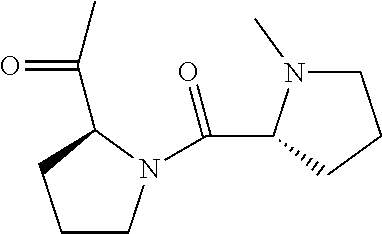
C1N(C)C(C(N2CCCC2C(C)=O)=O)CC1
